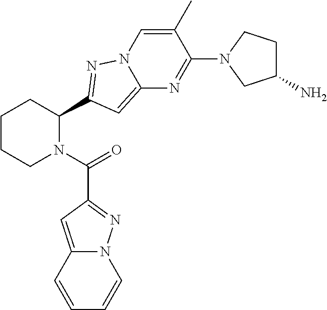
C1CCN(C(=O)C2=NN3C(=C2)C=CC=C3)C(C2=NN3C=C(C)C(N4CC(N)CC4)=NC3=C2)C1
